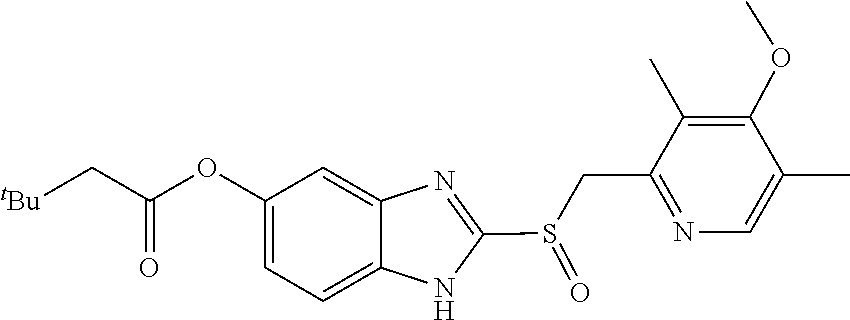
C(C(=O)OC1=CC=C2NC(S(CC3=NC=C(C)C(OC)=C3C)=O)=NC2=C1)[tBu]
